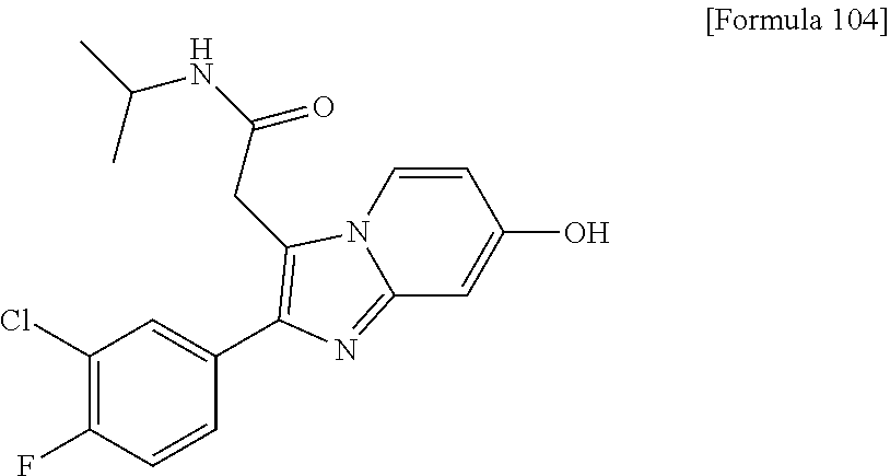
C1(Cl)=C(F)C=CC(C2=C(CC(NC(C)C)=O)N3C=CC(O)=CC3=N2)=C1
